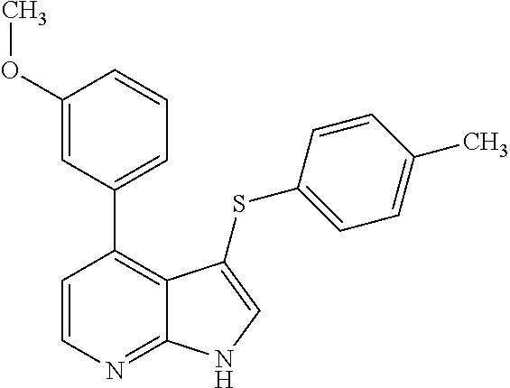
C1=CN=C2C(=C1C1=CC=CC(OC)=C1)C(SC1=CC=C(C)C=C1)=CN2
